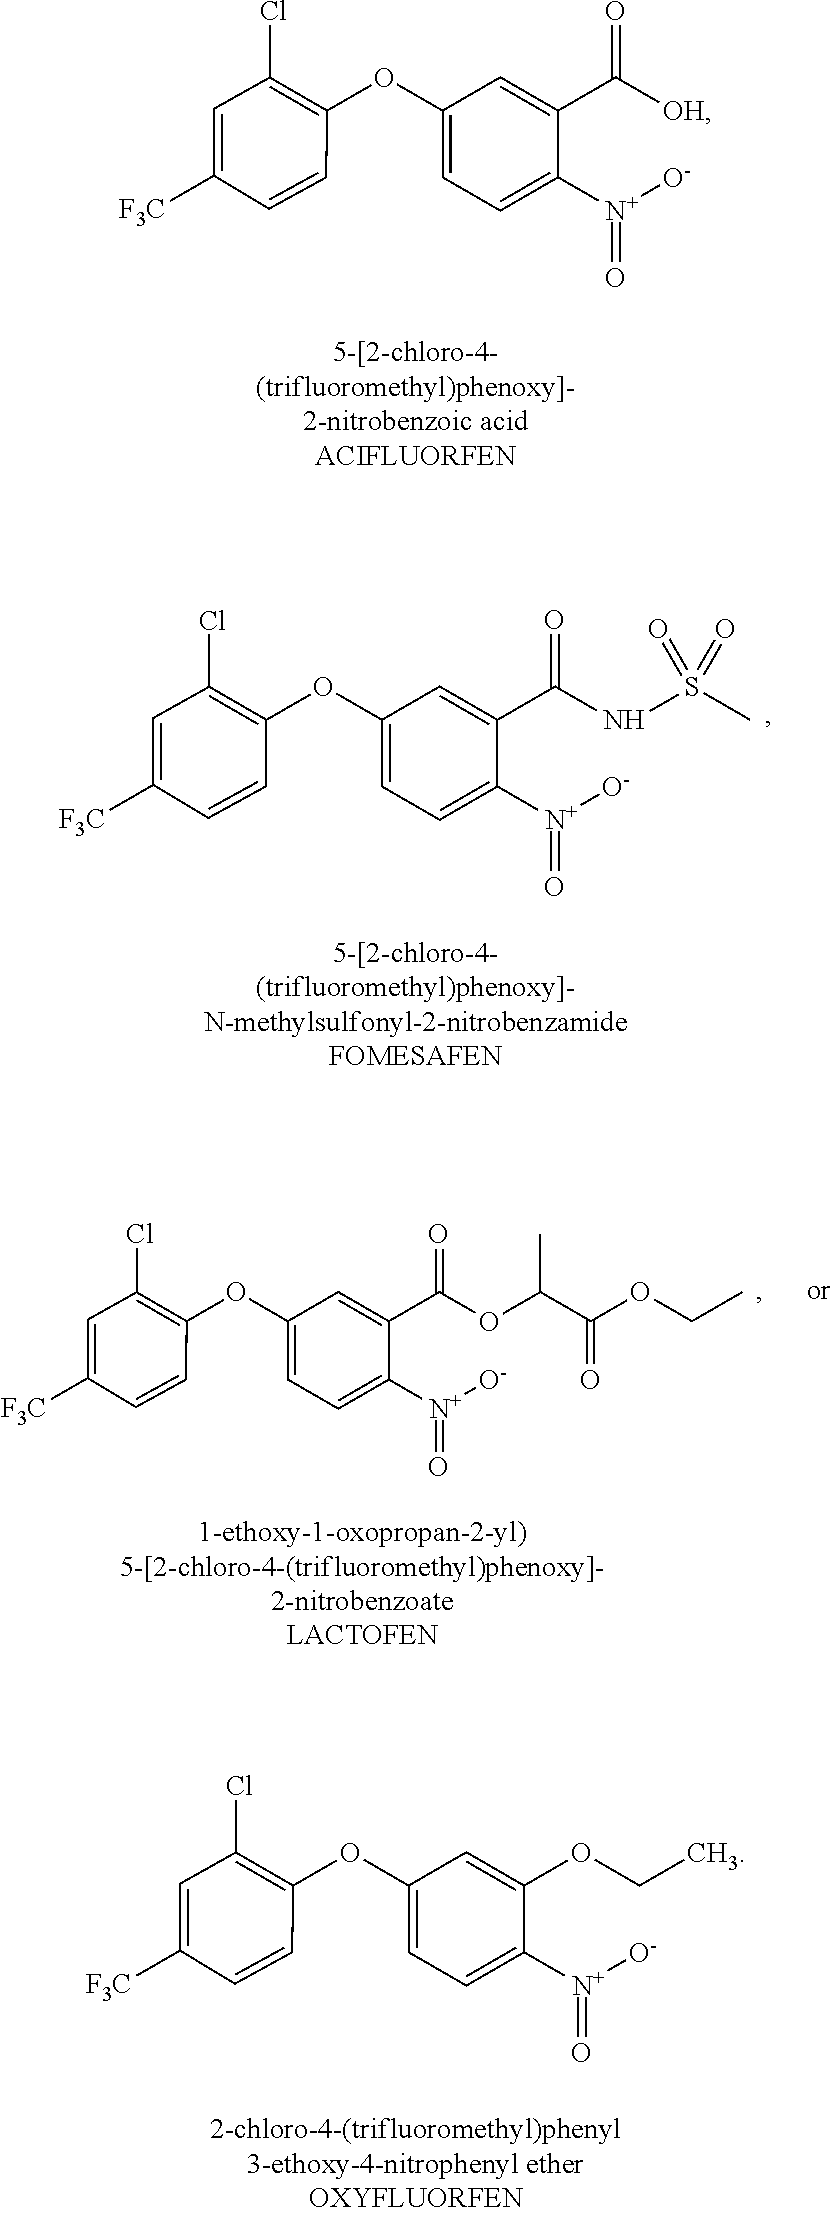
C1(OC2=C(Cl)C=C([F3C])C=C2)=CC=C([N+]([O-])=O)C(C([OH])=O)=C1.C1(OC2=C(Cl)C=C([F3C])C=C2)=CC=C([N+]([O-])=O)C(C(NS(C)(=O)=O)=O)=C1.C1(OC2=C(Cl)C=C([F3C])C=C2)=CC=C([N+]([O-])=O)C(C(OC(C(OCC)=O)C)=O)=C1.C1(OC2=C(Cl)C=C([F3C])C=C2)=CC=C([N+]([O-])=O)C(OCC)=C1
